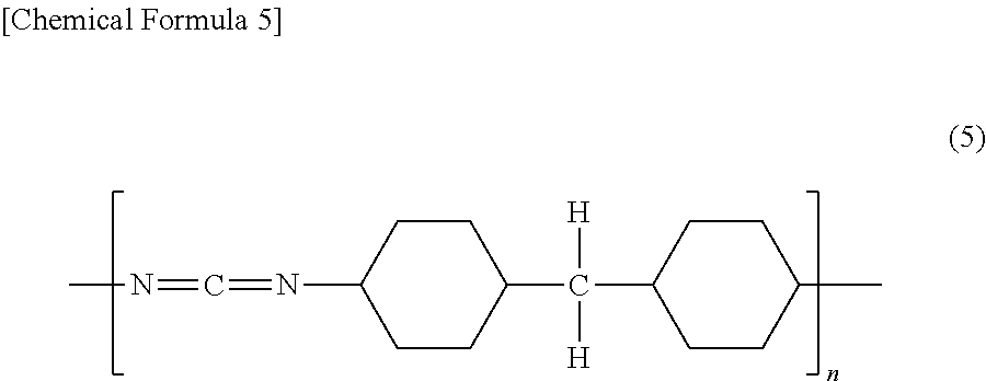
CN=C=NC1CCC(C(C2CCC(C)CC2)([H])[H])CC1
